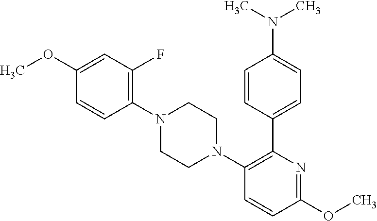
C1=C(OC)C=CC(N2CCN(C3=C(C4=CC=C(N(C)C)C=C4)N=C(OC)C=C3)CC2)=C1F
